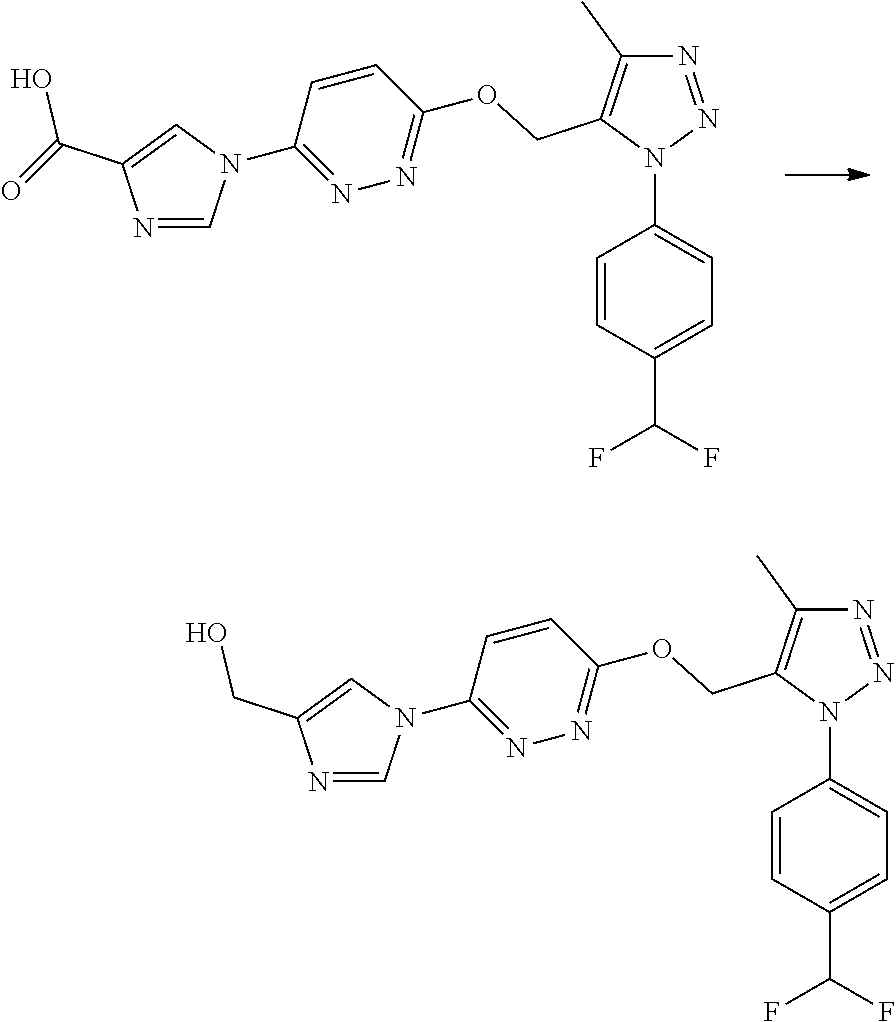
N1=NN(C2=CC=C(C(F)F)C=C2)C(COC2=NN=C(N3C=NC(C(=O)O)=C3)C=C2)=C1C.N1=NN(C2=CC=C(C(F)F)C=C2)C(COC2=NN=C(N3C=NC(CO)=C3)C=C2)=C1C
